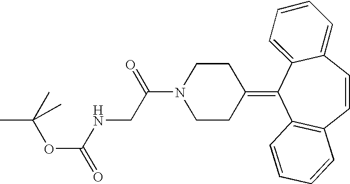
CC(OC(=O)NCC(N1CCC(=C2C3=C(C=CC4=CC=CC=C24)C=CC=C3)CC1)=O)(C)C
